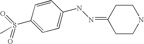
C1=CC(S(C)(=O)=O)=CC=C1NN=C1CCNCC1
